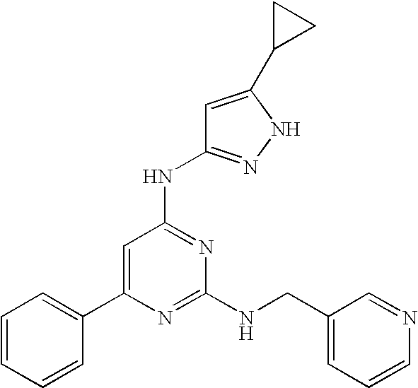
N(C1=NC(NCC2=CC=CN=C2)=NC(C2=CC=CC=C2)=C1)C1=NNC(C2CC2)=C1
